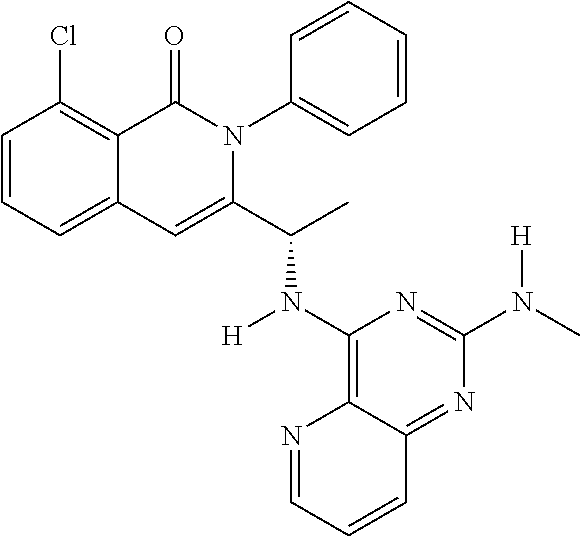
C12=CC=CC(Cl)=C1C(=O)N(C1=CC=CC=C1)C(C(N([H])C1=C3C(=NC(N([H])C)=N1)C=CC=N3)C)=C2
